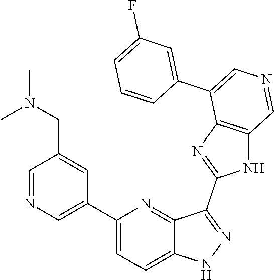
C1(C2=CN=CC(CN(C)C)=C2)=CC=C2C(=N1)C(C1=NC3=C(N1)C=NC=C3C1=CC(F)=CC=C1)=NN2
